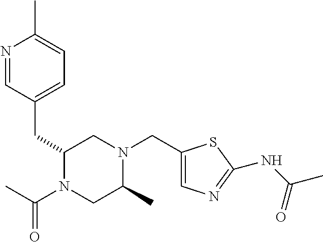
C(C1N(C(=O)C)CC(C)N(CC2=CN=C(NC(C)=O)S2)C1)C1=CC=C(C)N=C1
